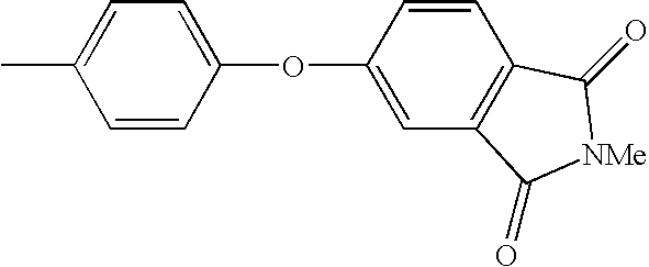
C1=CC(OC2=CC3=C(C=C2)C(=O)[NMe]C3=O)=CC=C1C
